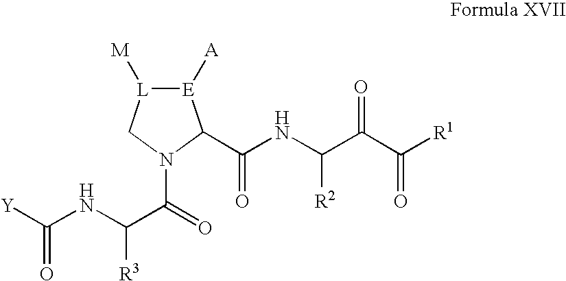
[E]1([A])[L]([M])CN(C(=O)C([R3])NC(=O)[Y])C1C(NC(C(C([R1])=O)=O)[R2])=O
